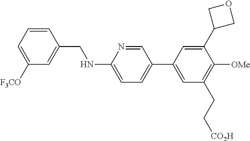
C1=CC(CNC2=CC=C(C3=CC(CC[CO2H])=C([OMe])C(C4COC4)=C3)C=N2)=CC([F3CO])=C1
